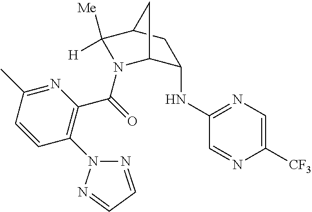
C1(NC2=NC=C([CF3])N=C2)C2N(C(=O)C3=C(N4N=CC=N4)C=CC(C)=N3)C([Me])([H])C(C1)C2
